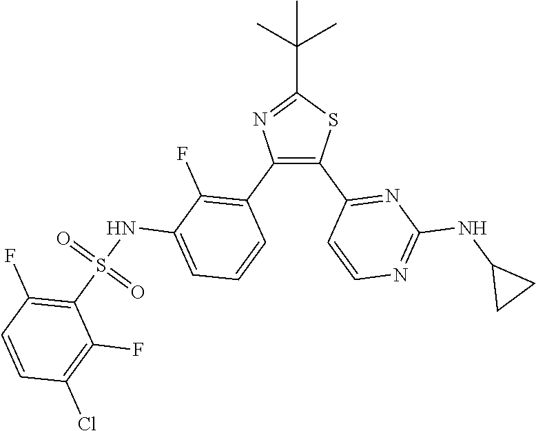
C1(C(C)(C)C)=NC(C2=C(F)C(NS(C3=C(F)C=CC(Cl)=C3F)(=O)=O)=CC=C2)=C(C2=NC(NC3CC3)=NC=C2)S1
